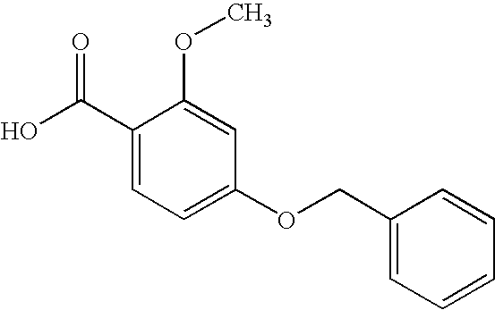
C1(C(=O)O)=CC=C(OCC2=CC=CC=C2)C=C1OC
